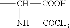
CC([COOH])N[COCH3]
